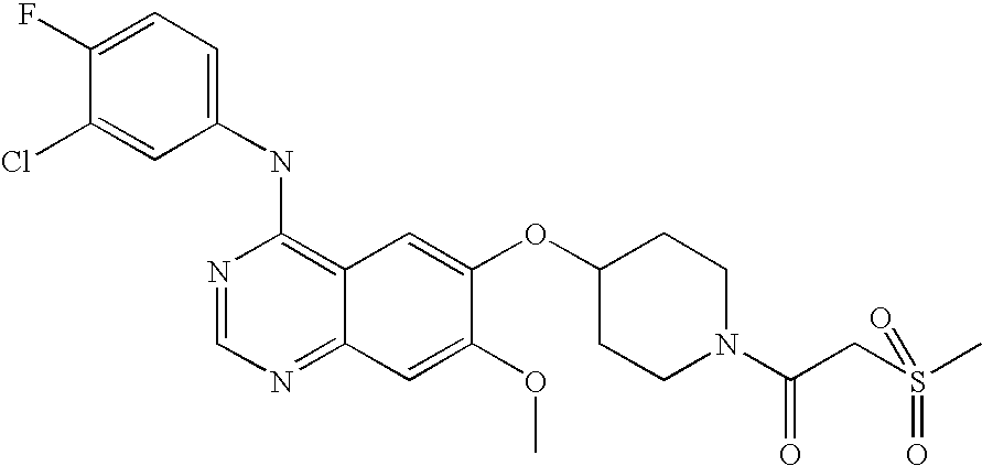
C1(NC2=C3C(=NC=N2)C=C(OC)C(OC2CCN(C(=O)CS(C)(=O)=O)CC2)=C3)=CC=C(F)C(Cl)=C1
